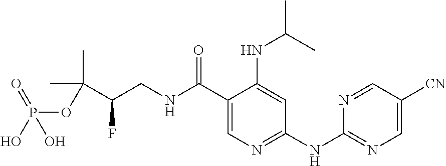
C1=C([CN])C=NC(NC2=NC=C(C(NCC(C(C)(C)OP(=O)(O)O)F)=O)C(NC(C)C)=C2)=N1
